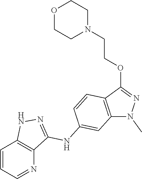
C1=CC=NC2=C1NN=C2NC1=CC2=C(C(OCCN3CCOCC3)=NN2C)C=C1
